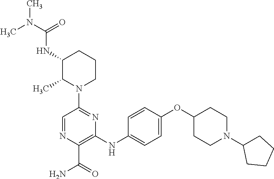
N(C)(C(=O)NC1C(C)N(C2=NC(NC3=CC=C(OC4CCN(C5CCCC5)CC4)C=C3)=C(C(=O)N)N=C2)CCC1)C
